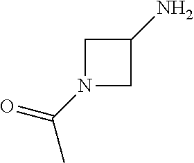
N1(C(=O)C)CC(N)C1
